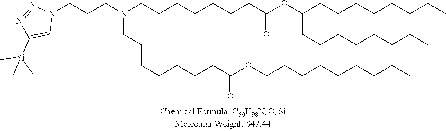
C(CCN(CCCCCCCC(OC(CCCCCCCC)CCCCCCCC)=O)CCCCCCCC(OCCCCCCCCC)=O)N1N=NC([Si](C)(C)C)=C1
